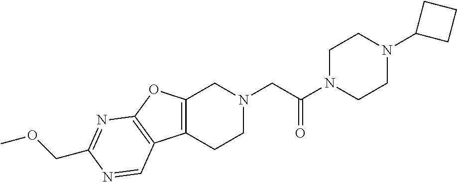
C1N(C(CN2CC3=C(CC2)C2=C(O3)N=C(COC)N=C2)=O)CCN(C2CCC2)C1
